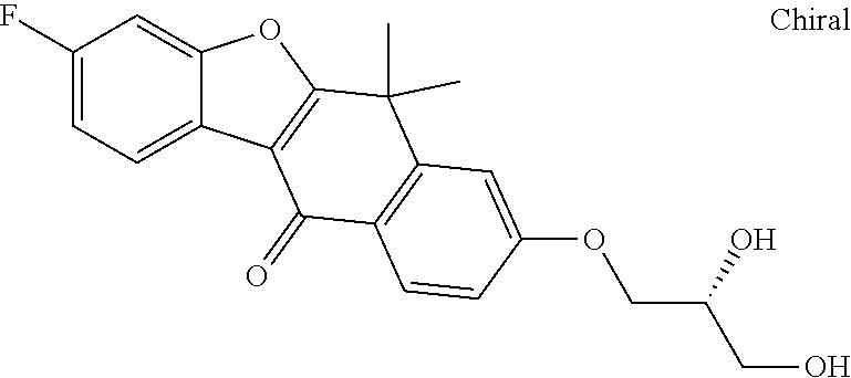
C1(F)=CC=C2C(=C1)OC1=C2C(=O)C2=C(C1(C)C)C=C(OCC(O)CO)C=C2
